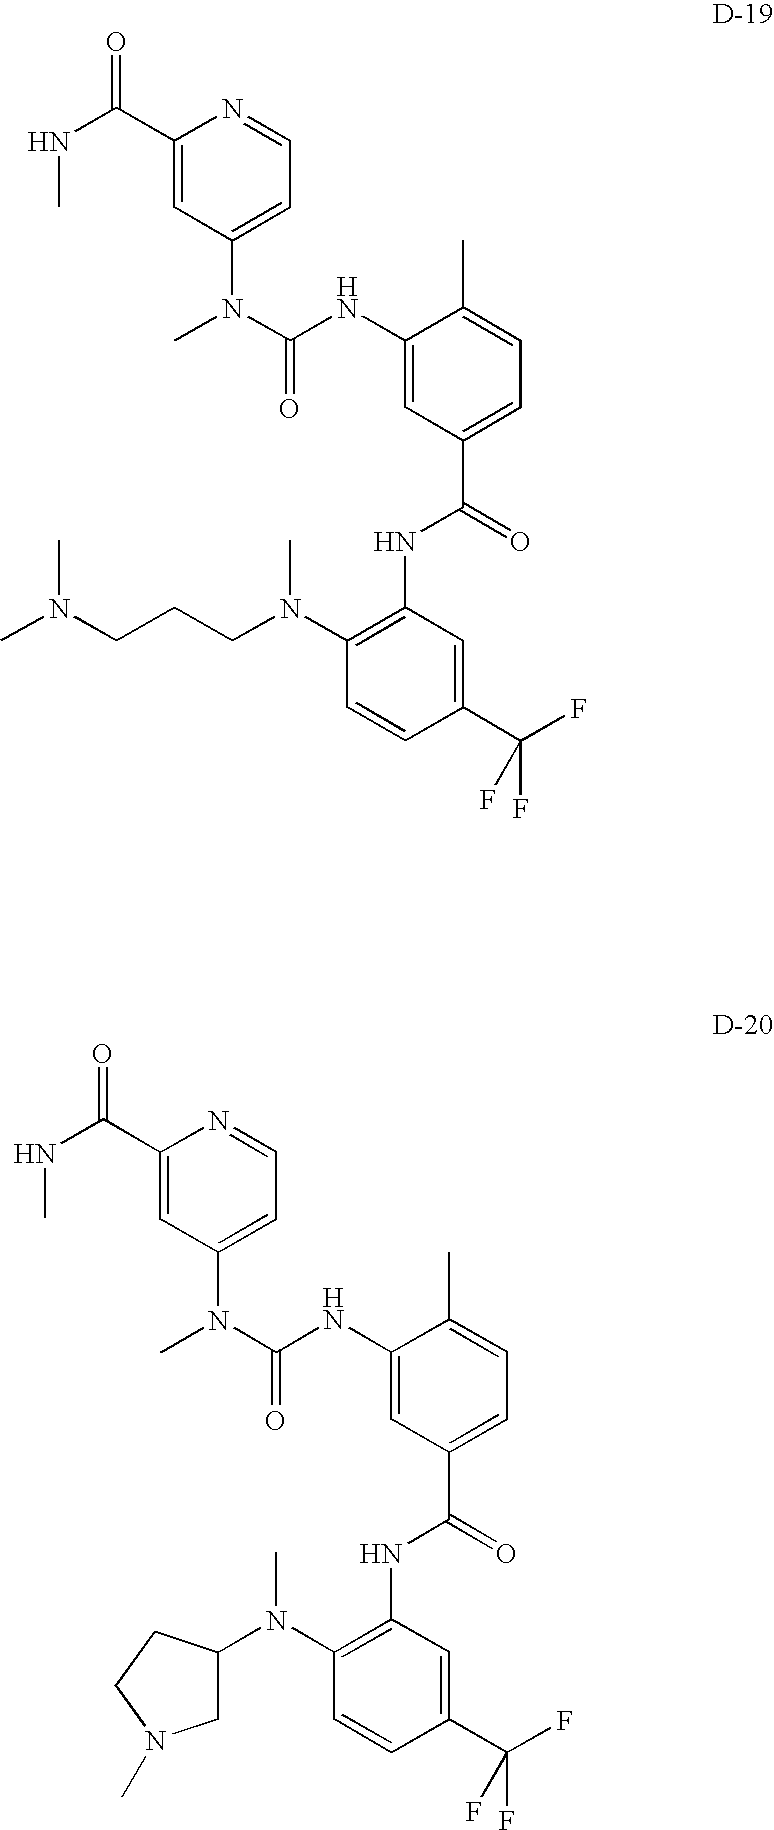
N1=CC=C(N(C)C(=O)NC2=CC(C(NC3=C(N(CCCN(C)C)C)C=CC(C(F)(F)F)=C3)=O)=CC=C2C)C=C1C(NC)=O.N1=CC=C(N(C)C(=O)NC2=CC(C(NC3=C(N(C4CN(C)CC4)C)C=CC(C(F)(F)F)=C3)=O)=CC=C2C)C=C1C(NC)=O
